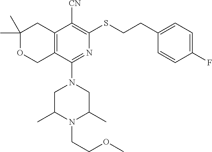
C1(C)(C)OCC2=C(C1)C([CN])=C(SCCC1=CC=C(F)C=C1)N=C2N1CC(C)N(CCOC)C(C)C1
